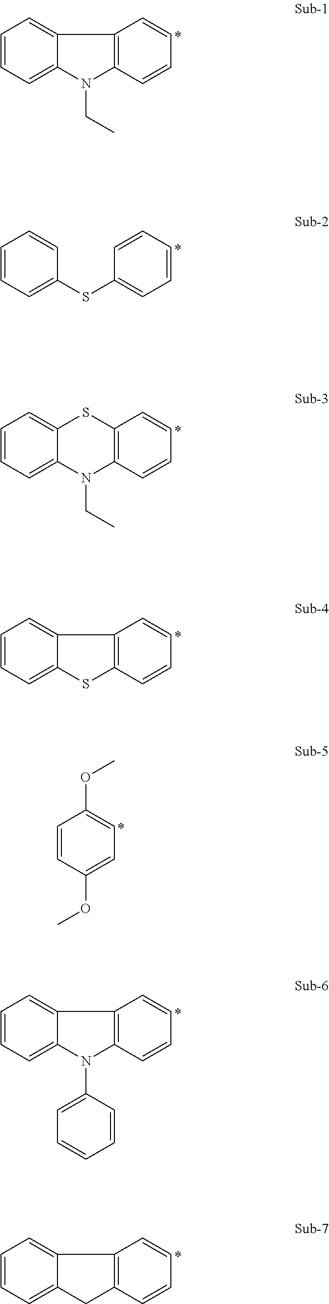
C1=CC=C2C(=C1)C1=C(N2CC)C=CC=C1.C1=CC=C(SC2=CC=CC=C2)C=C1.C1=CC=C2C(=C1)SC1=C(N2CC)C=CC=C1.C1=CC=C2C(=C1)C1=C(S2)C=CC=C1.C1=CC(OC)=CC=C1OC.C1=CC=C2C(=C1)C1=C(N2C2=CC=CC=C2)C=CC=C1.C1=CC=C2C(=C1)C1=C(C2)C=CC=C1
